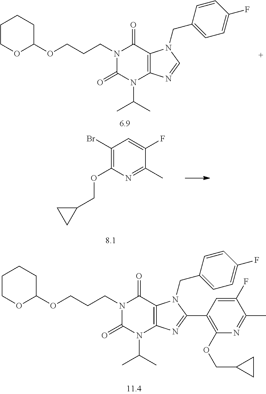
N1(CCCOC2CCCCO2)C(=O)N(C(C)C)C2=C(C1=O)N(CC1=CC=C(F)C=C1)C(C1=C(OCC3CC3)N=C(C)C(F)=C1)=N2.N1(CCCOC2CCCCO2)C(=O)N(C(C)C)C2=C(C1=O)N(CC1=CC=C(F)C=C1)C=N2.C1(Br)=C(OCC2CC2)N=C(C)C(F)=C1
